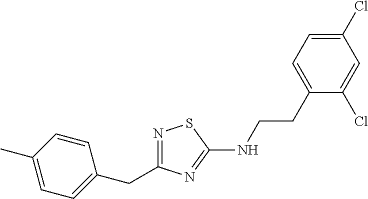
N1=C(CC2=CC=C(C)C=C2)N=C(NCCC2=CC=C(Cl)C=C2Cl)S1
